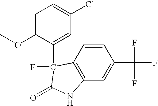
C1=C(C(F)(F)F)C=CC2=C1NC(=O)C2(C1=CC(Cl)=CC=C1OC)F
